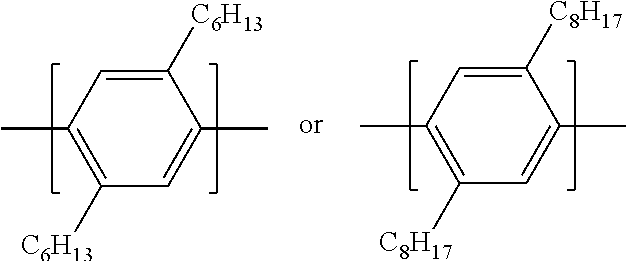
C1([C6H13])=CC(C)=C([C6H13])C=C1C.C1([C8H17])=CC(C)=C([C8H17])C=C1C
